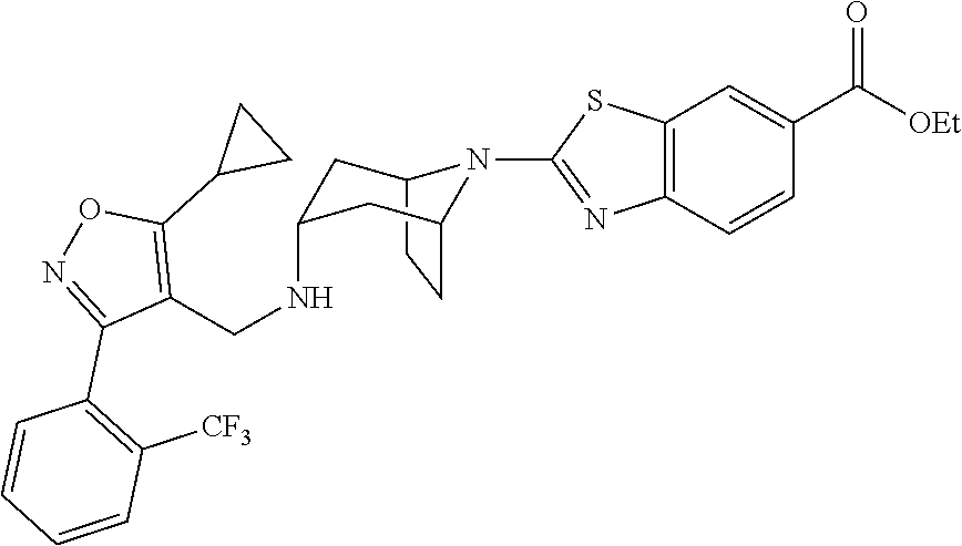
C12CCC(CC(NCC3=C(C4CC4)ON=C3C3=C([CF3])C=CC=C3)C1)N2C1=NC2=C(C=C(C([OEt])=O)C=C2)S1
